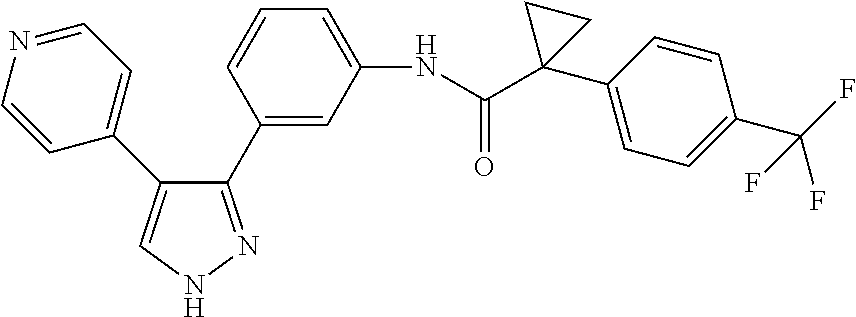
C1(C2=CC(NC(=O)C3(C4=CC=C(C(F)(F)F)C=C4)CC3)=CC=C2)=NNC=C1C1=CC=NC=C1
